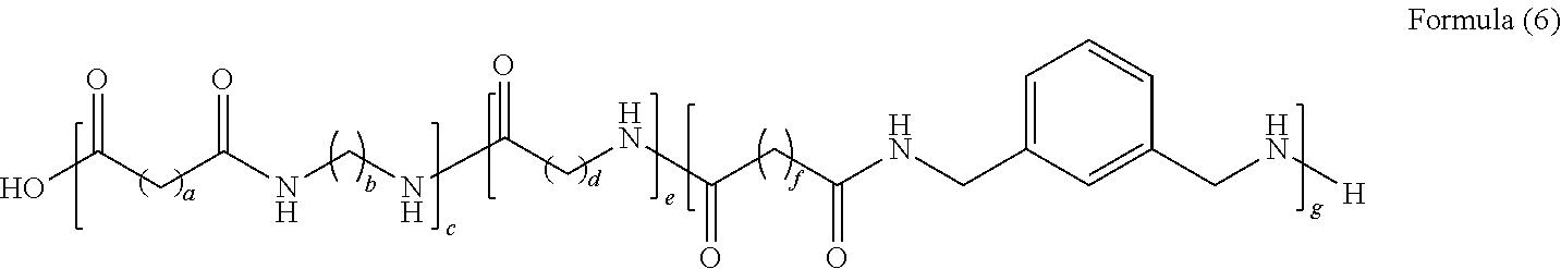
OC(CC(NCNC(CNC(CC(NCC1=CC=CC(CN[H])=C1)=O)=O)=O)=O)=O
